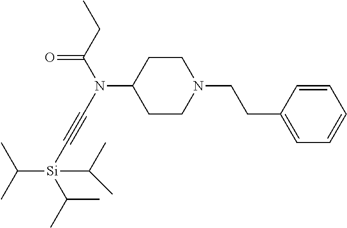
C1CN(CCC2=CC=CC=C2)CCC1N(C#C[Si](C(C)C)(C(C)C)C(C)C)C(CC)=O
